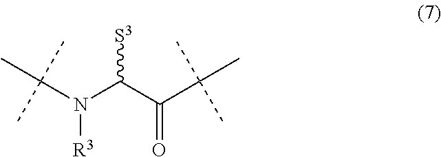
C(N(C(C(=O)C(C)(C)C)[S3])[R3])(C)(C)C
